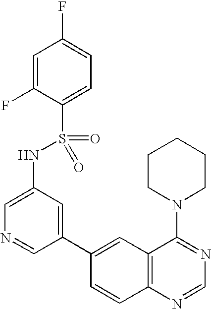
C1=C(NS(C2=CC=C(F)C=C2F)(=O)=O)C=C(C2=CC3=C(C=C2)N=CN=C3N2CCCCC2)C=N1
